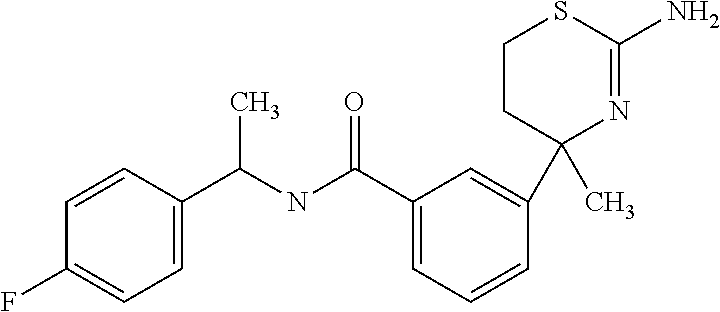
C1(C)(C2=CC(C(=O)NC(C3=CC=C(F)C=C3)C)=CC=C2)N=C(N)SCC1
